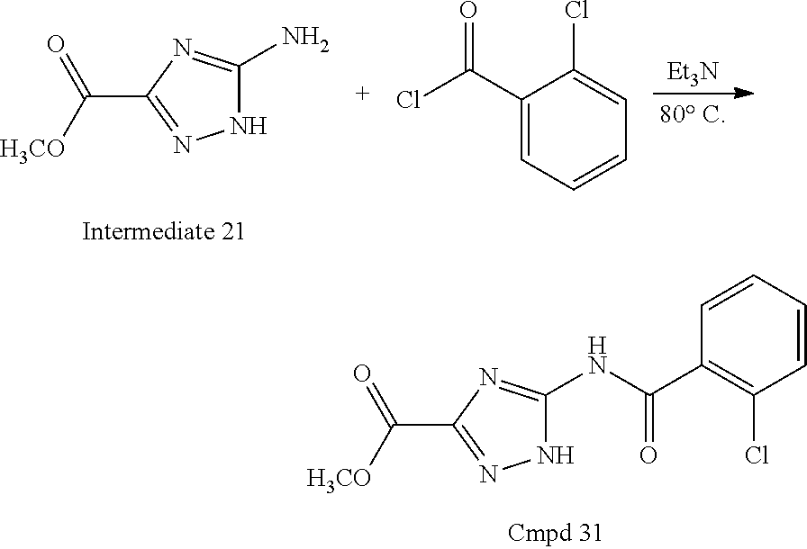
[Et3N].[80 C].N1C(N)=NC(C(=O)[H3CO])=N1.C1(C(Cl)=O)=CC=CC=C1Cl.N1C(NC(C2=C(Cl)C=CC=C2)=O)=NC(C(=O)[H3CO])=N1
